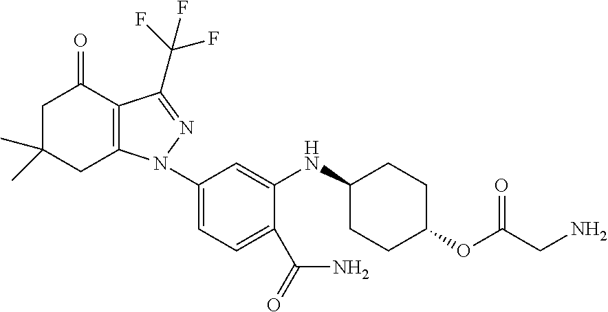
C1C(C)(C)CC2=C(C1=O)C(C(F)(F)F)=NN2C1=CC=C(C(=O)N)C(NC2CCC(OC(CN)=O)CC2)=C1
